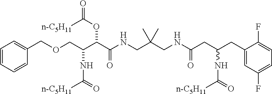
C(C(C(C(NCC(CNC(CC(CC1=CC(F)=CC=C1F)NC([n-C5H11])=O)=O)(C)C)=O)OC(=O)[n-C5H11])NC([n-C5H11])=O)OCC1=CC=CC=C1
